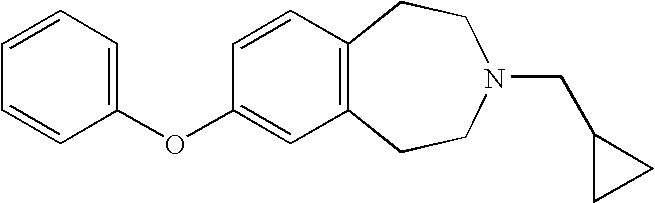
C1(OC2=CC3=C(C=C2)CCN(CC2CC2)CC3)=CC=CC=C1
